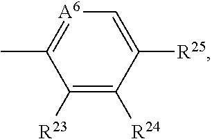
C1([R23])=C([R24])C([R25])=C[A6]=C1C
